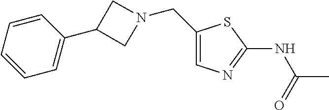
C1(CN2CC(C3=CC=CC=C3)C2)=CN=C(NC(C)=O)S1
